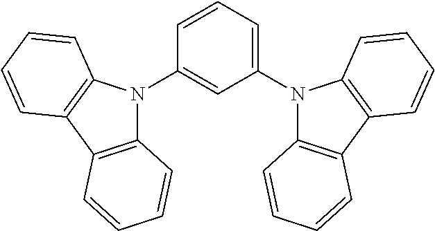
C1=CC=C(N2C3=C(C4=C2C=CC=C4)C=CC=C3)C=C1N1C2=C(C3=C1C=CC=C3)C=CC=C2
